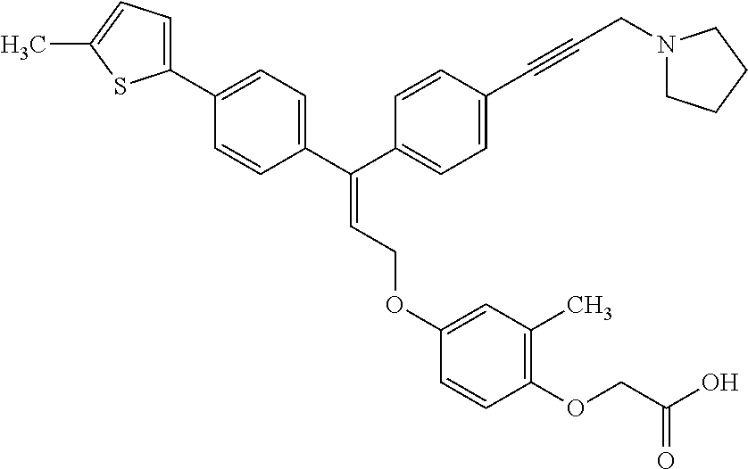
C(=C(C1=CC=C(C2=CC=C(C)S2)C=C1)C1=CC=C(C#CCN2CCCC2)C=C1)COC1=CC(C)=C(OCC(O)=O)C=C1
